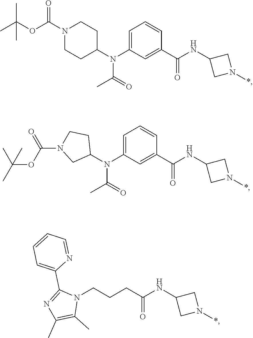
C1CN(C(OC(C)(C)C)=O)CCC1N(C1=CC=CC(C(NC2CN(*)C2)=O)=C1)C(C)=O.C1(N(C2=CC=CC(C(NC3CN(*)C3)=O)=C2)C(C)=O)CCN(C(OC(C)(C)C)=O)C1.N1(CCCC(NC2CN(*)C2)=O)C(C2=CC=CC=N2)=NC(C)=C1C
